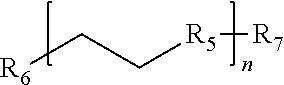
[R6]CC[R5][R7]
